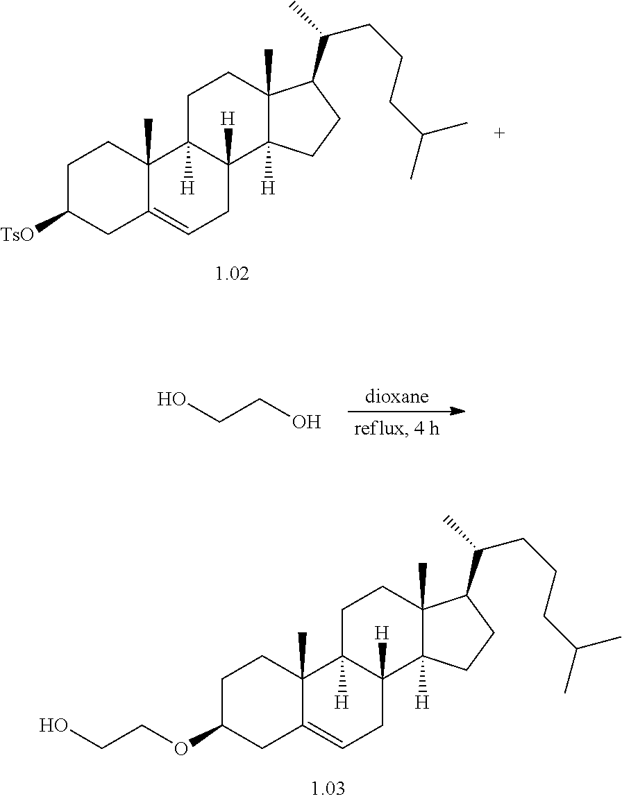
C1C(OCCO)CC2=CCC3([H])C([H])(C2(C)C1)CCC1(C)C3([H])CCC1C(CCCC(C)C)C.C1C([TsO])CC2=CCC3([H])C([H])(C2(C)C1)CCC1(C)C3([H])CCC1C(CCCC(C)C)C.OCCO
